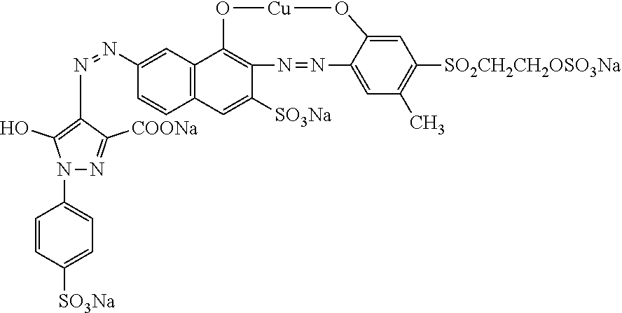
[SO3Na]C1=CC=C(N2N=C([COONa])C(N=NC3=CC4=C(C=C3)C=C([SO3Na])C3=C4O[Cu]OC4=CC([SO2CH2CH2OSO3Na])=C(C)C=C4N=N3)=C2O)C=C1
